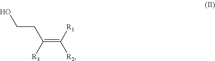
C(=C([R1])[R2])([R3])CCO
